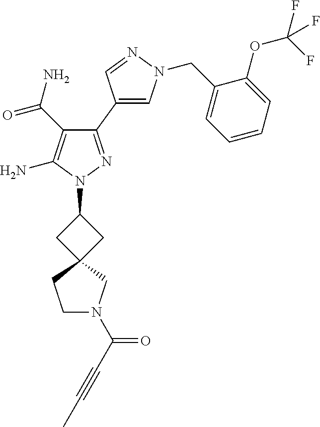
C1(C(N)=O)=C(N)N(C2CC3(C2)CCN(C(C#CC)=O)C3)N=C1C1=CN(CC2=CC=CC=C2OC(F)(F)F)N=C1
